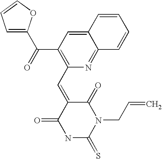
C1=C(C(=O)C2=C(C=C3C(=O)NC(=S)N(CC=C)C3=O)N=C3C(=C2)C=CC=C3)OC=C1
